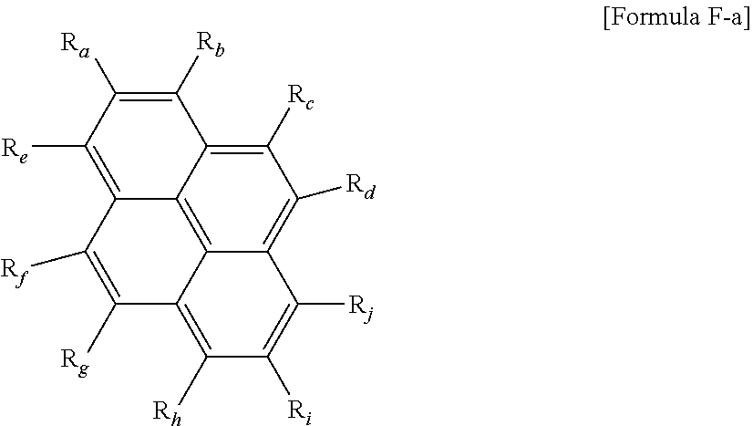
C1([Rc])=C2C3=C4C(=C1[Rd])C([Rj])=C([Ri])C([Rh])=C4C([Rg])=C([Rf])C3=C([Re])C([Ra])=C2[Rb]
